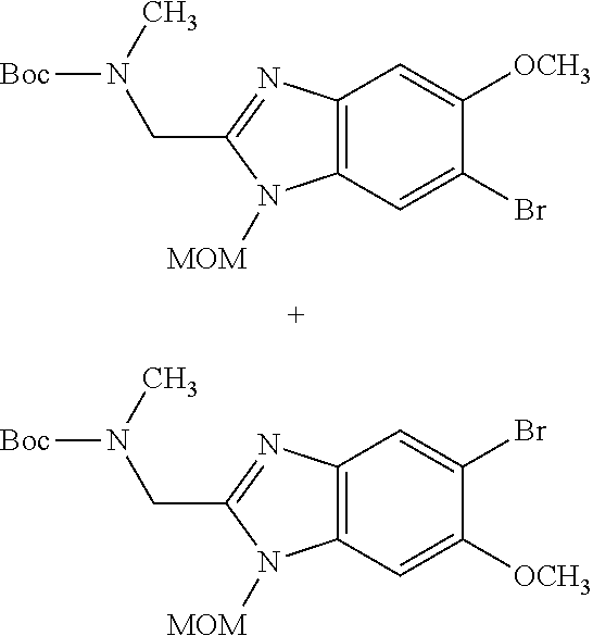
C12=C(C=C(Br)C([OCH3])=C1)N([MOM])C(CN([Boc])C)=N2.C12=C(C=C([OCH3])C(Br)=C1)N([MOM])C(CN([Boc])C)=N2
